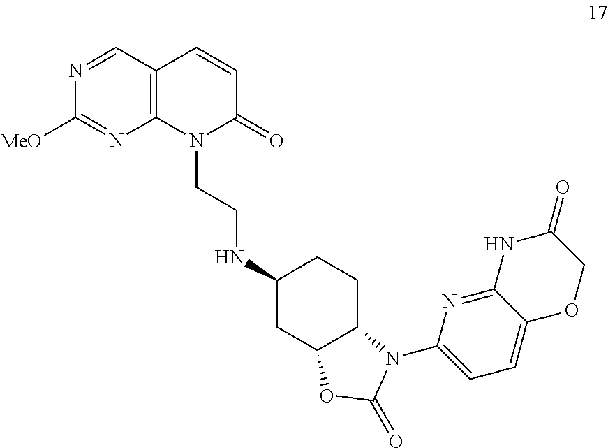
N1(CCNC2CC3C(CC2)N(C2=CC=C4C(=N2)NC(=O)CO4)C(=O)O3)C(=O)C=CC2=C1N=C([MeO])N=C2
